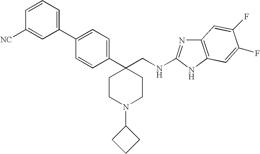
C1=C(C2=CC=CC([NC])=C2)C=CC(C2(CNC3=NC4=C(N3)C=C(F)C(F)=C4)CCN(C3CCC3)CC2)=C1
